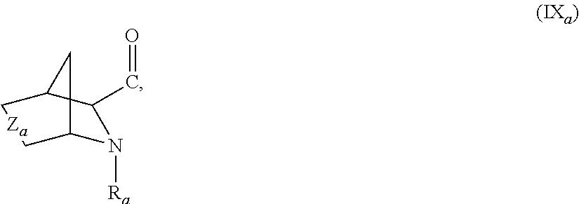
N1([Ra])C2C[Za]CC(C1C=O)C2
